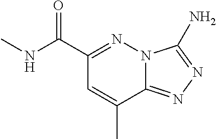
C12=NN=C(N)N1N=C(C(=O)NC)C=C2C
